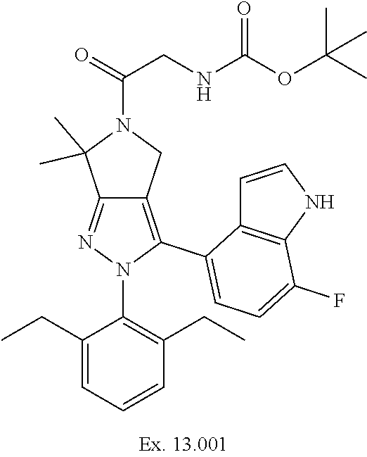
C12=NN(C3=C(CC)C=CC=C3CC)C(C3=CC=C(F)C4=C3C=CN4)=C1CN(C(=O)CNC(OC(C)(C)C)=O)C2(C)C
